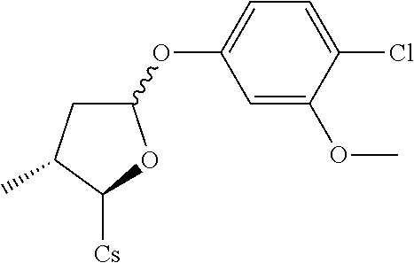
C1(OC2=CC=C(Cl)C(OC)=C2)CC(C)C([Cs])O1
